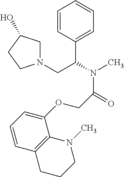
C1=CC(C(N(C)C(=O)COC2=CC=CC3=C2N(C)CCC3)CN2CC(O)CC2)=CC=C1
